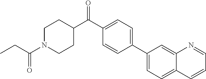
C1(C2=CC=C3C(=C2)N=CC=C3)=CC=C(C(C2CCN(C(CC)=O)CC2)=O)C=C1
